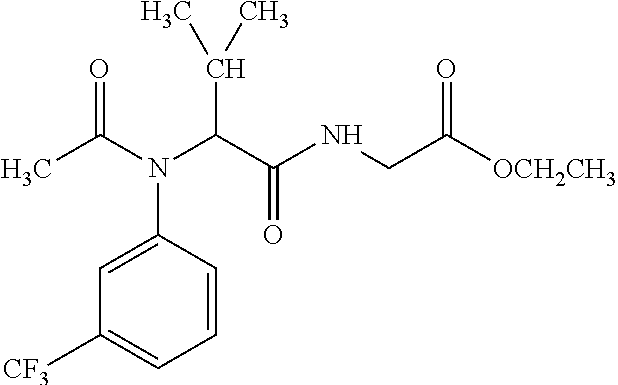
CC(N(C(C(NCC([OCH2CH3])=O)=O)C(C)C)C1=CC([CF3])=CC=C1)=O
